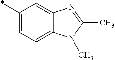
*C1=CC=C2C(=C1)N=C(C)N2C
